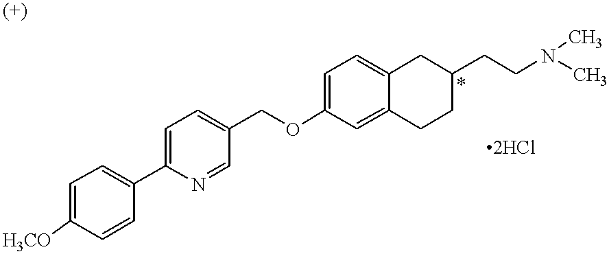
C1=C(C2=CC=C(COC3=CC=C4C(=C3)CCC(CCN(C)C)C4)C=N2)C=CC([H3CO])=C1
